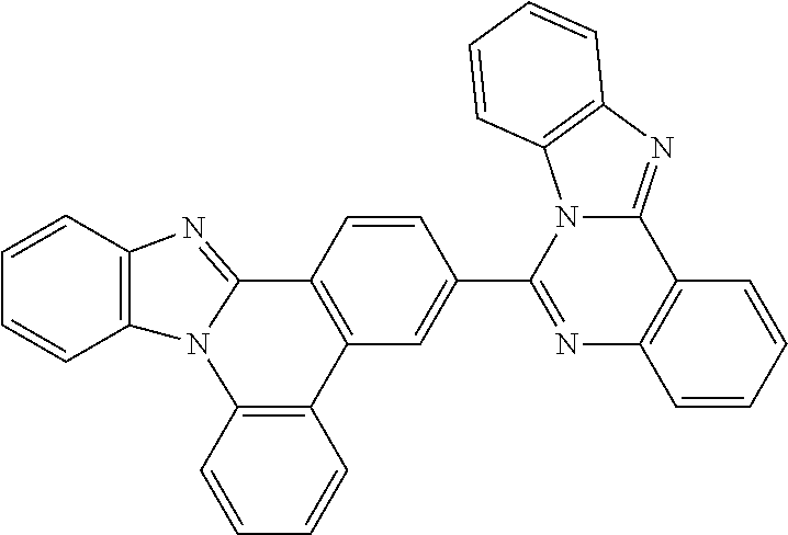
C1=CC2=C(C=C1)N1C(=NC3=C1C=CC=C3)C1=C2C=C(C2=NC3=C(C4=NC5=C(N24)C=CC=C5)C=CC=C3)C=C1
